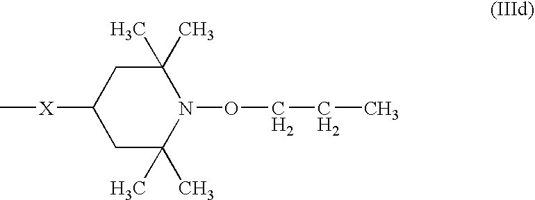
C1(C)(C)CC([X]C)CC(C)(C)N1OCCC
